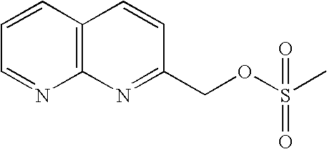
C12=C(C=CC=N1)C=CC(COS(C)(=O)=O)=N2
